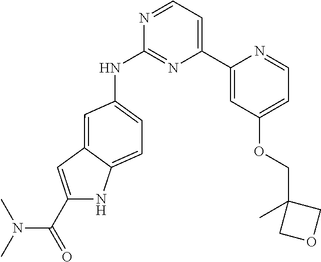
C1(C(=O)N(C)C)=CC2=CC(NC3=NC(C4=CC(OCC5(C)COC5)=CC=N4)=CC=N3)=CC=C2N1
